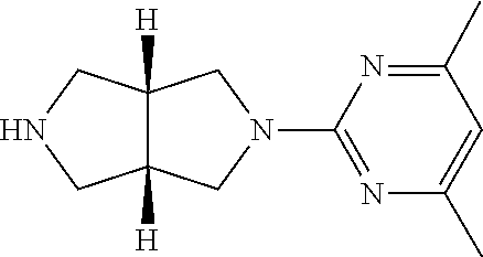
N1(C2=NC(C)=CC(C)=N2)CC2([H])C([H])(C1)CNC2
